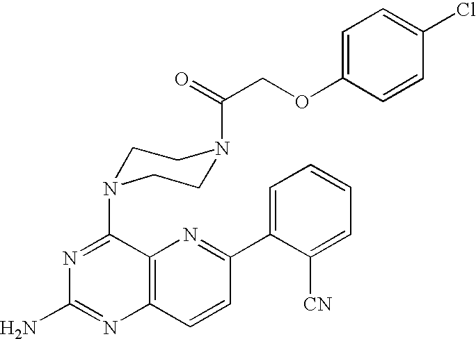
C1=C(OCC(=O)N2CCN(C3=NC(N)=NC4=C3N=C(C3=CC=CC=C3[CN])C=C4)CC2)C=CC(Cl)=C1
